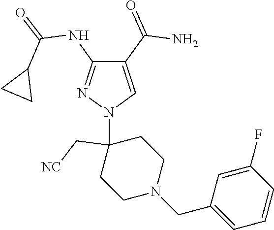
C1(C(=O)N)=CN(C2(C[NC])CCN(CC3=CC=CC(F)=C3)CC2)N=C1NC(=O)C1CC1
